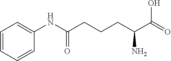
C1=C(NC(=O)CCCC(C(O)=O)N)C=CC=C1
